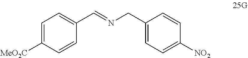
C1=C([MeO2C])C=CC(C=NCC2=CC=C([NO2])C=C2)=C1
